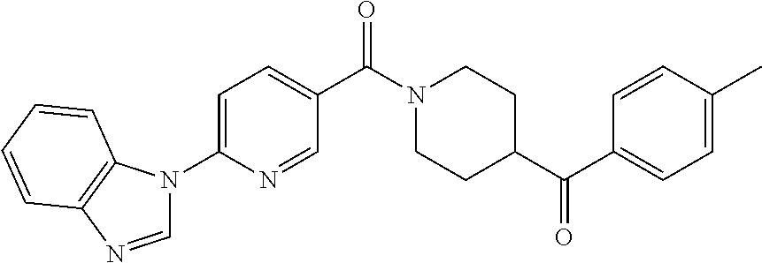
C1=C(N2C=NC3=C2C=CC=C3)N=CC(C(=O)N2CCC(C(=O)C3=CC=C(C)C=C3)CC2)=C1
